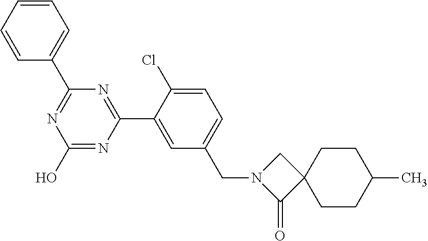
N1=C(C2=CC=CC=C2)N=C(C2=CC(CN3C(=O)C4(C3)CCC(C)CC4)=CC=C2Cl)N=C1O
